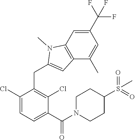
C1(Cl)=CC=C(C(=O)N2CCC(S(=O)(=O)C)CC2)C(Cl)=C1CC1=CC2=C(N1C)C=C(C(F)(F)F)C=C2C
